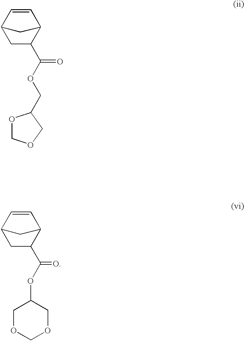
C1=CC2C(C(OCC3OCOC3)=O)CC1C2.C1=CC2C(C(OC3COCOC3)=O)CC1C2
